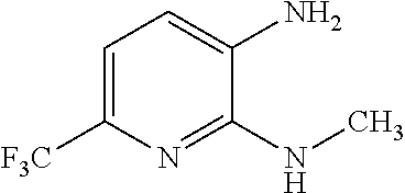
C1=C([F3C])N=C(NC)C(N)=C1
